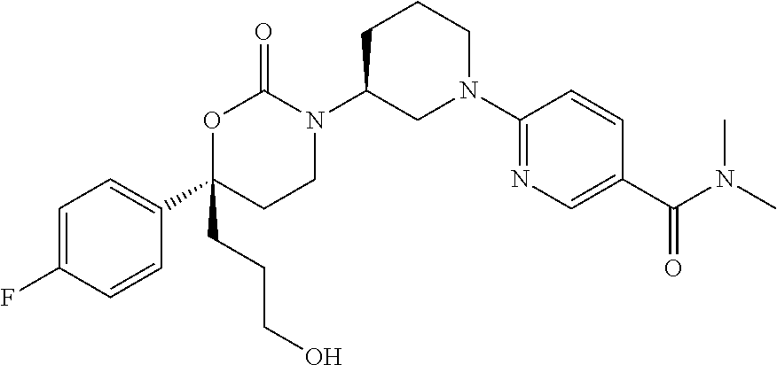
C1=C(F)C=CC(C2(CCCO)CCN(C3CN(C4=NC=C(C(N(C)C)=O)C=C4)CCC3)C(=O)O2)=C1
